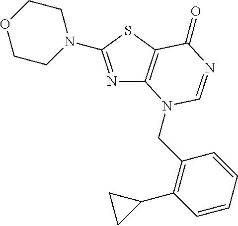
N1=C(N2CCOCC2)SC2=C1N(CC1=C(C3CC3)C=CC=C1)C=NC2=O
